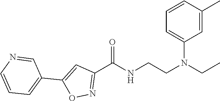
C1(C(NCCN(CC)C2=CC=CC(C)=C2)=O)=NOC(C2=CC=CN=C2)=C1
